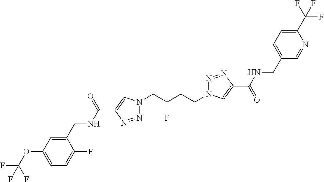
C1(C(NCC2=CC(OC(F)(F)F)=CC=C2F)=O)=CN(CC(CCN2N=NC(C(=O)NCC3=CC=C(C(F)(F)F)N=C3)=C2)F)N=N1
